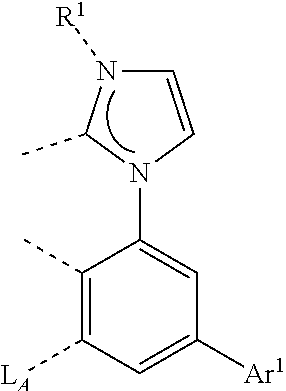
C1=CN(C2=CC([Ar1])=CC([LA])=C2C)C(C)N1[R1]
